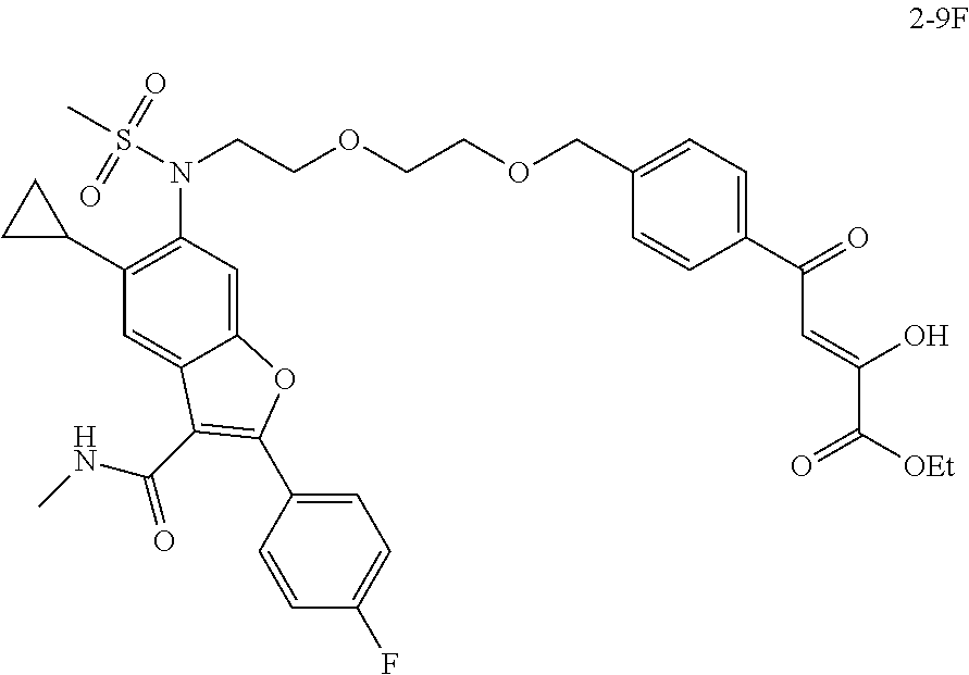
C12=CC(N(S(C)(=O)=O)CCOCCOCC3=CC=C(C(=O)C=C(C([OEt])=O)O)C=C3)=C(C3CC3)C=C1C(C(=O)NC)=C(C1=CC=C(F)C=C1)O2
